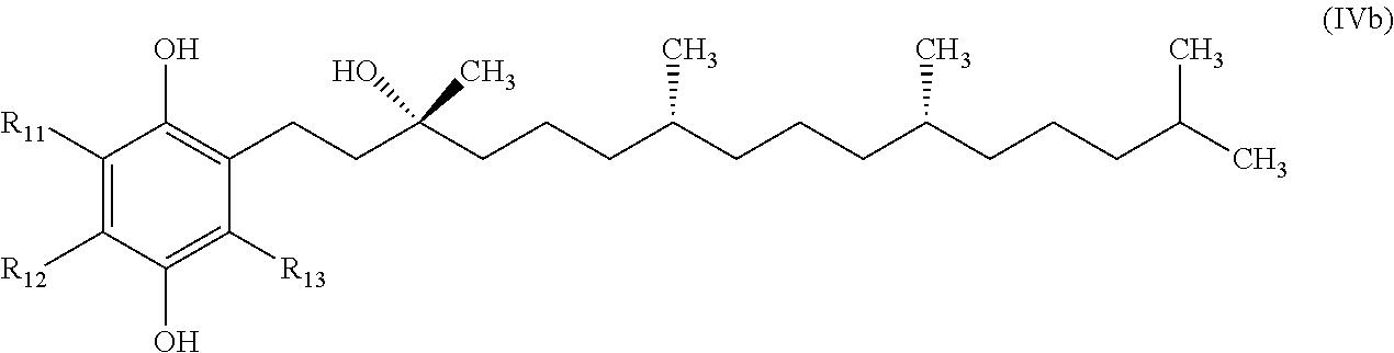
C1(CCC(CCCC(CCCC(CCCC(C)C)C)C)(O)C)=C(O)C([R11])=C([R12])C(O)=C1[R13]
